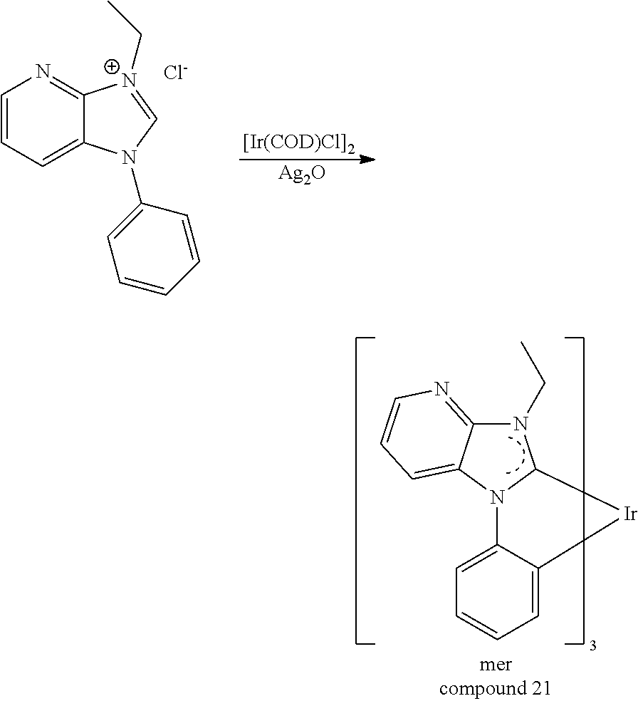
C1=CC=C2C(=N1)[N+](CC)=CN2C1=CC=CC=C1.[Cl-].[[Ir(COD)Cl]2].[Ag2O].N1(CC)C2=NC=CC=C2N2C1[Ir]C1=CC=CC=C21
